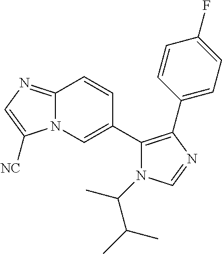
C12=NC=C([NC])N1C=C(C1=C(C3=CC=C(F)C=C3)N=CN1C(C(C)C)C)C=C2
